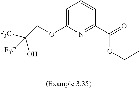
[F3C]C(COC1=CC=CC(C(OCC)=O)=N1)(O)[F3C]
